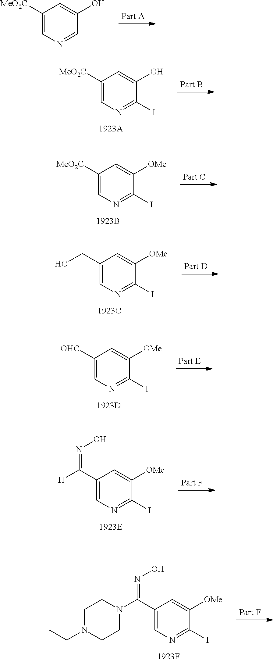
C1([MeO2C])=CN=CC(O)=C1.C1([MeO2C])=CN=C(I)C(O)=C1.C1([MeO2C])=CN=C(I)C([OMe])=C1.C1(CO)=CN=C(I)C([OMe])=C1.C1([OHC])=CN=C(I)C([OMe])=C1.C1(C([H])=NO)=CN=C(I)C([OMe])=C1.C1(C(N2CCN(CC)CC2)=NO)=CN=C(I)C([OMe])=C1
